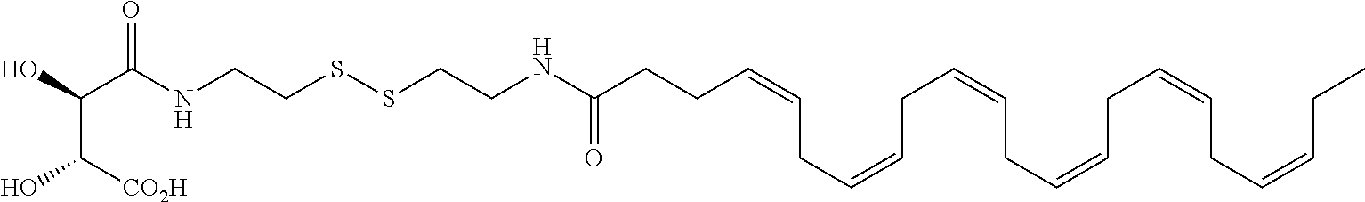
O=C(NCCSSCCNC(C(O)C(O)[CO2H])=O)CCC=CCC=CCC=CCC=CCC=CCC=CCC
